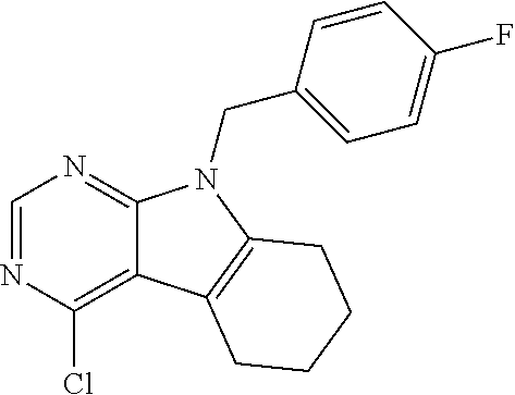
N1=CN=C2C(=C1Cl)C1=C(CCCC1)N2CC1=CC=C(F)C=C1
